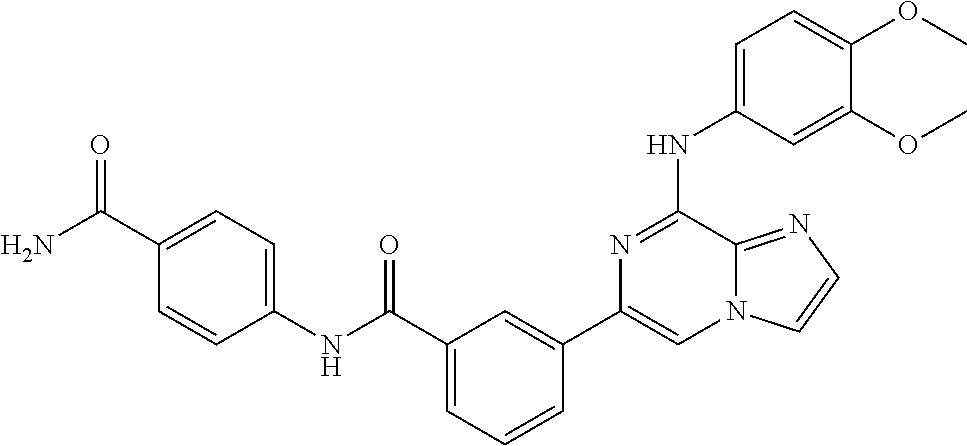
C1=C(NC2=NC(C3=CC(C(=O)NC4=CC=C(C(N)=O)C=C4)=CC=C3)=CN3C2=NC=C3)C=C(OC)C(OC)=C1
